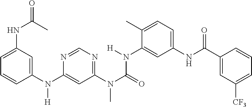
C1=C(N(C2=CC(N(C)C(=O)N(C3=CC(NC(C4=CC([CF3])=CC=C4)=O)=CC=C3C)[H])=NC=N2)[H])C=CC=C1NC(C)=O
